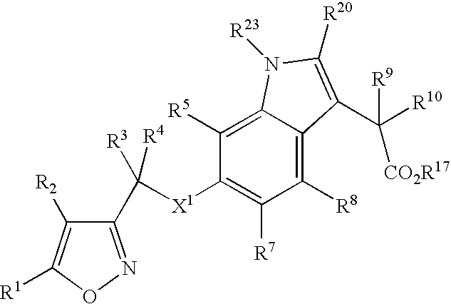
C1(C([X1]C2=C([R7])C([R8])=C3C(=C2[R5])N([R23])C([R20])=C3C([R9])([R10])[CO2R17])([R4])[R3])=NOC([R1])=C1[R2]
